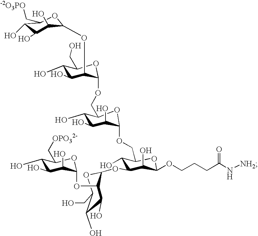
C1(OC2C(O)C(O)C(CO)OC2OCC2C(O)C(O)C(O)C(OCC3C(O)C(OC4OC(CO)C(O)C(O)C4OC4C(O)C(O)C(O)C(C[OPO32-])O4)C(O)C(OCCCC(N[NH2])=O)O3)O2)OC(C[-2O3PO])C(O)C(O)C1O
